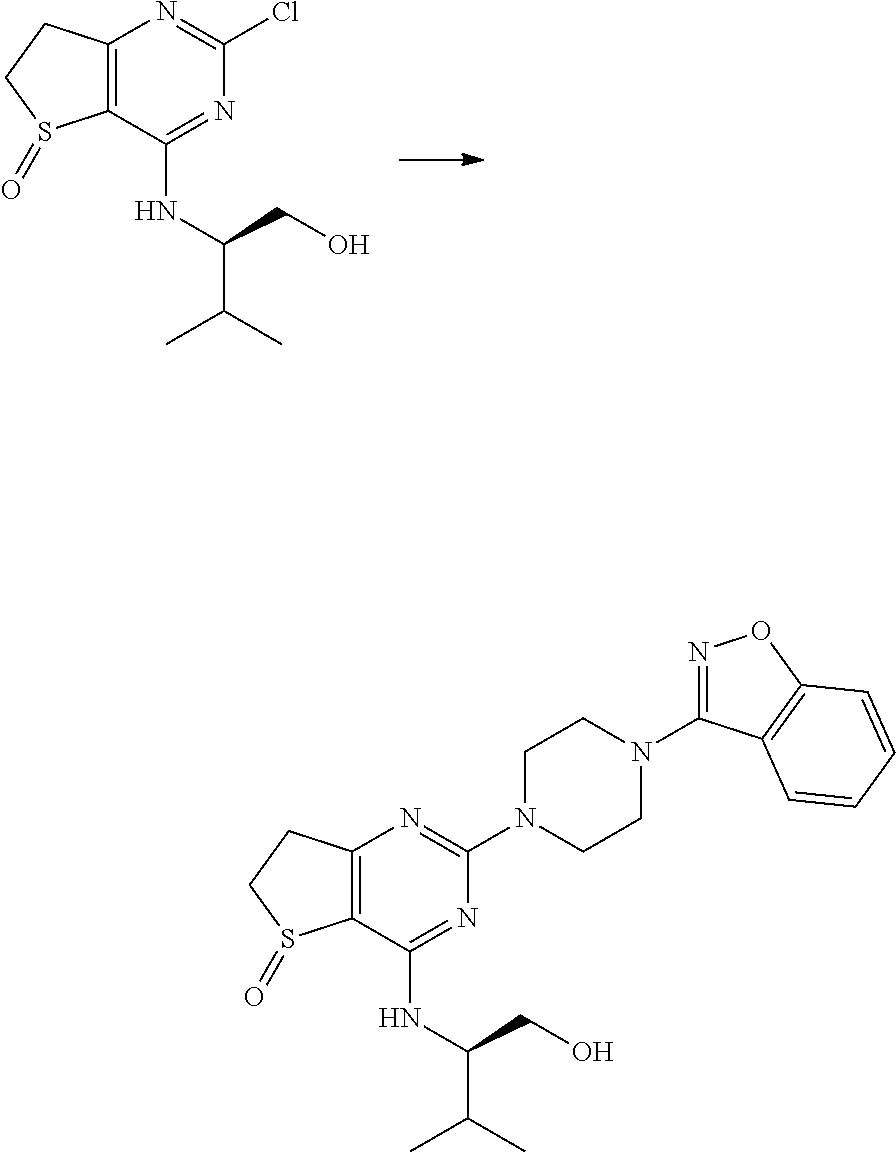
C12=C(C(NC(C(C)C)CO)=NC(Cl)=N1)S(=O)CC2.C12=C(C(NC(C(C)C)CO)=NC(N3CCN(C4=NOC5=C4C=CC=C5)CC3)=N1)S(=O)CC2
